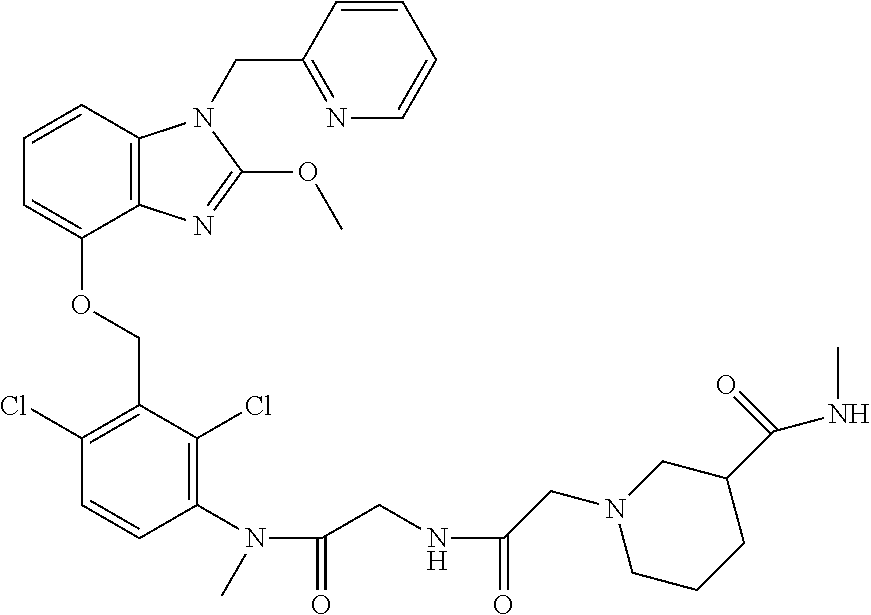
C1=CC2=C(C(OCC3=C(Cl)C=CC(N(C(CNC(=O)CN4CCCC(C(NC)=O)C4)=O)C)=C3Cl)=C1)N=C(OC)N2CC1=NC=CC=C1
